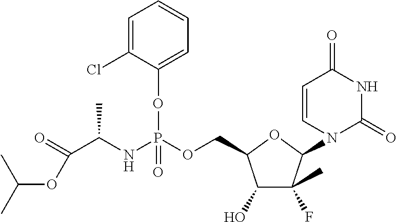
C(C(NP(OCC1C(O)C(C)(F)C(N2C(=O)NC(=O)C=C2)O1)(=O)OC1=CC=CC=C1Cl)C)(OC(C)C)=O
